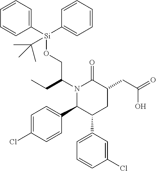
N1(C(CC)CO[Si](C2=CC=CC=C2)(C2=CC=CC=C2)C(C)(C)C)C(C2=CC=C(Cl)C=C2)C(C2=CC=CC(Cl)=C2)CC(CC(=O)O)C1=O
